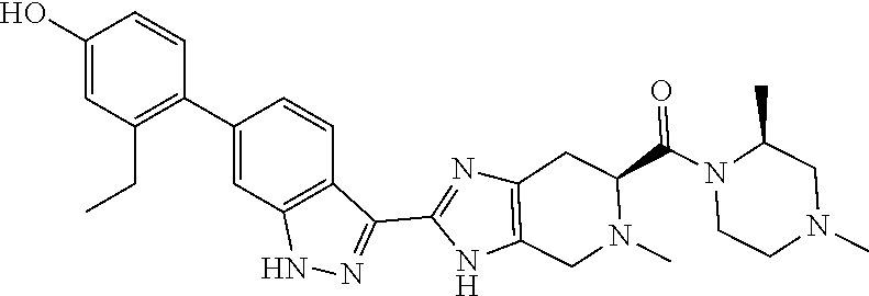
C1(C2=C(CC)C=C(O)C=C2)=CC2=C(C=C1)C(C1=NC3=C(N1)CN(C)C(C(=O)N1CCN(C)CC1C)C3)=NN2
